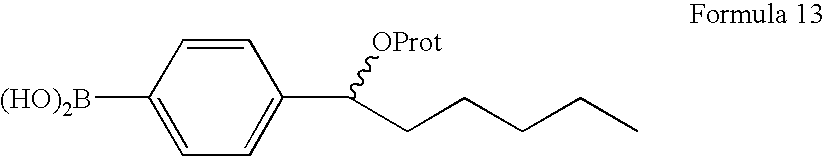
C1=CC([(HO)2B])=CC=C1C([OProt])CCCCC
